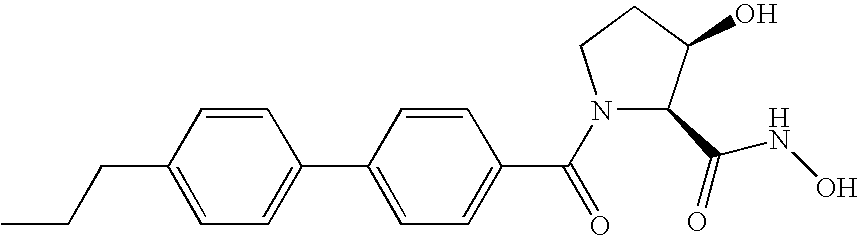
C1(CCC)=CC=C(C2=CC=C(C(=O)N3C(C(NO)=O)C(O)CC3)C=C2)C=C1
